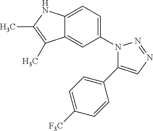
C1(N2C(C3=CC=C([F3C])C=C3)=CN=N2)=CC=C2C(=C1)C(C)=C(C)N2
